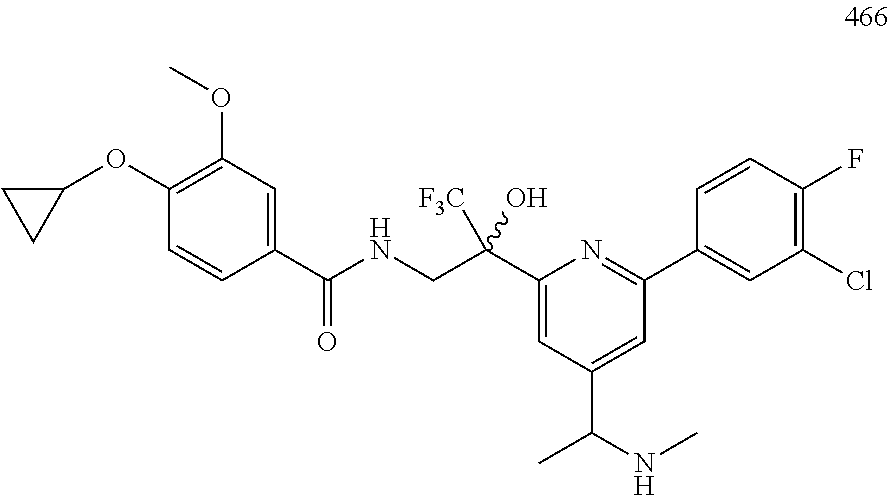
C1(OC)=C(OC2CC2)C=CC(C(NCC(C2=CC(C(NC)C)=CC(C3=CC(Cl)=C(F)C=C3)=N2)([F3C])O)=O)=C1
